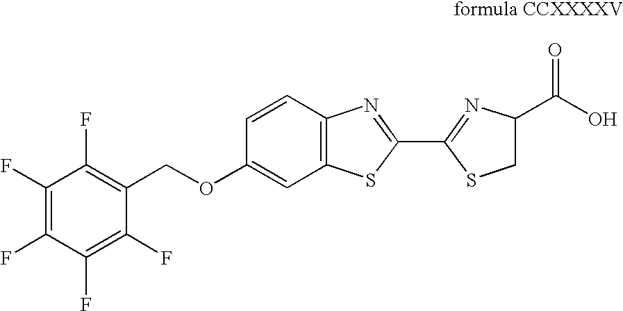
C1(F)=C(F)C(F)=C(F)C(COC2=CC3=C(C=C2)N=C(C2=NC(C(O)=O)CS2)S3)=C1F
